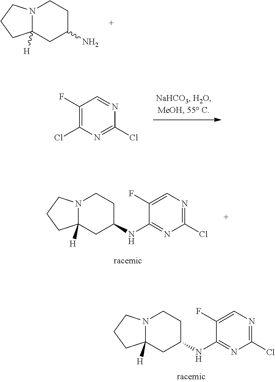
N12C([H])(CC(N)CC1)CCC2.C1(F)=C(Cl)N=C(Cl)N=C1.N12C([H])(CC(NC3=NC(Cl)=NC=C3F)CC1)CCC2.N12C([H])(CC(NC3=NC(Cl)=NC=C3F)CC1)CCC2
